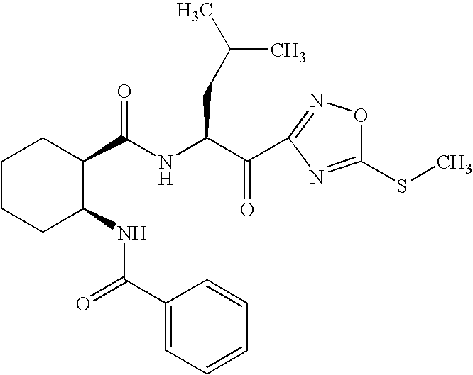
C1CCC(NC(=O)C2=CC=CC=C2)C(C(NC(C(=O)C2=NOC(SC)=N2)CC(C)C)=O)C1
